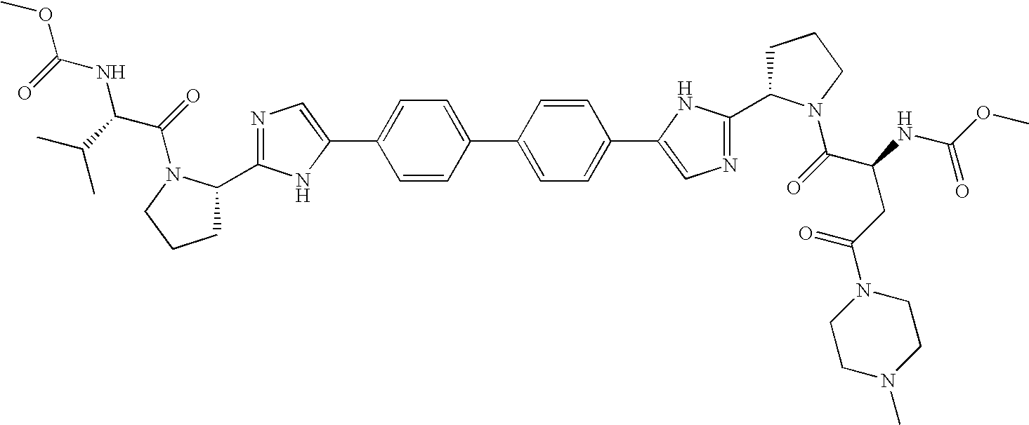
C1=CC(C2=CC=C(C3=CN=C(C4CCCN4C(C(NC(OC)=O)CC(=O)N4CCN(C)CC4)=O)N3)C=C2)=CC=C1C1=CN=C(C2CCCN2C(C(NC(OC)=O)C(C)C)=O)N1
